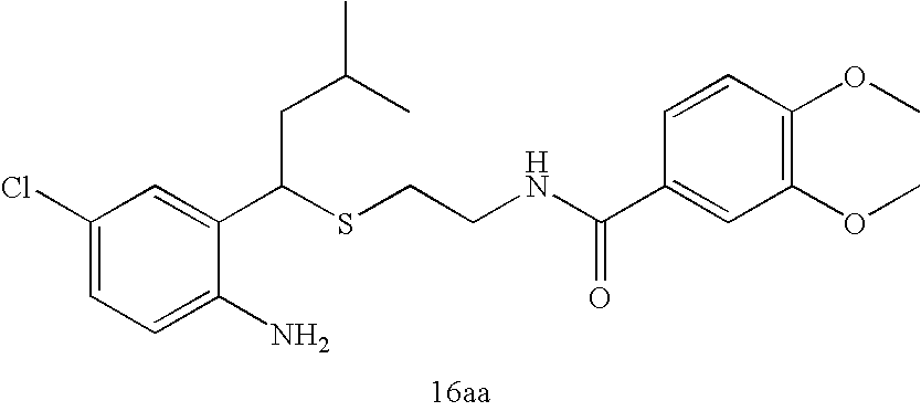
C1=C(N)C(C(SCCNC(C2=CC(OC)=C(OC)C=C2)=O)CC(C)C)=CC(Cl)=C1
